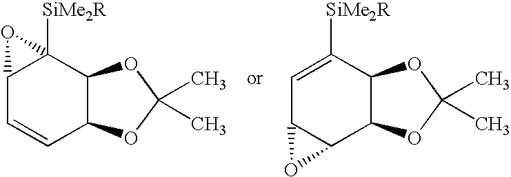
C12C=CC3C(C1([SiMe2R])O2)OC(C)(C)O3.C1=C([SiMe2R])C2C(C3C1O3)OC(C)(C)O2
